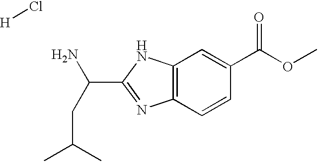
C12=C(C=CC(C(OC)=O)=C1)N=C(C(N)CC(C)C)N2.[H]Cl
